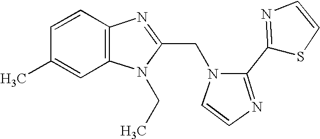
C12=C(N=C(CN3C=CN=C3C3=NC=CS3)N1CC)C=CC(C)=C2
